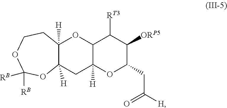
C12C([H])(OC(CC([H])=O)C([ORP5])C1[RT3])CC1([H])C([H])(O2)CCOC([RB])([RB])O1
